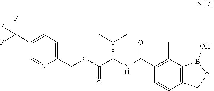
C1(C(NC(C(OCC2=CC=C(C(F)(F)F)C=N2)=O)C(C)C)=O)=C(C)C2=C(C=C1)COB2O
